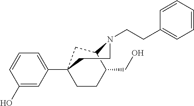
C1(O)=CC(C23CCC(CO)C(C2)N(CCC2=CC=CC=C2)CC3)=CC=C1
